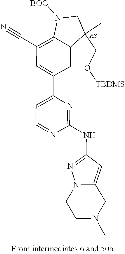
C1(NC2=NN3C(=C2)CN(C)CC3)=NC(C2=CC(C#N)=C3C(=C2)C(C)(CO[TBDMS])CN3[BOC])=CC=N1
